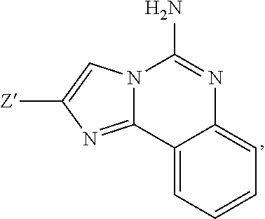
C12=CC=CC=C1N=C(N)N1C2=NC([Z])=C1
